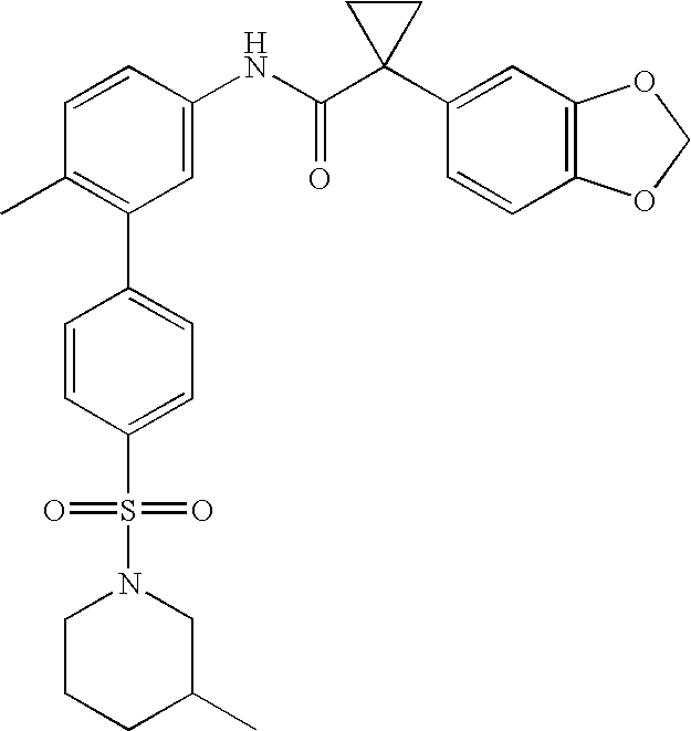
C1(NC(C2(C3=CC4=C(C=C3)OCO4)CC2)=O)=CC(C2=CC=C(S(N3CCCC(C)C3)(=O)=O)C=C2)=C(C)C=C1
